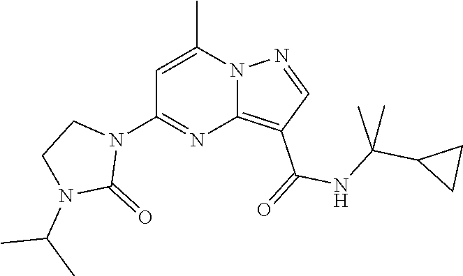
C12=C(C(=O)NC(C3CC3)(C)C)C=NN1C(C)=CC(N1CCN(C(C)C)C1=O)=N2
